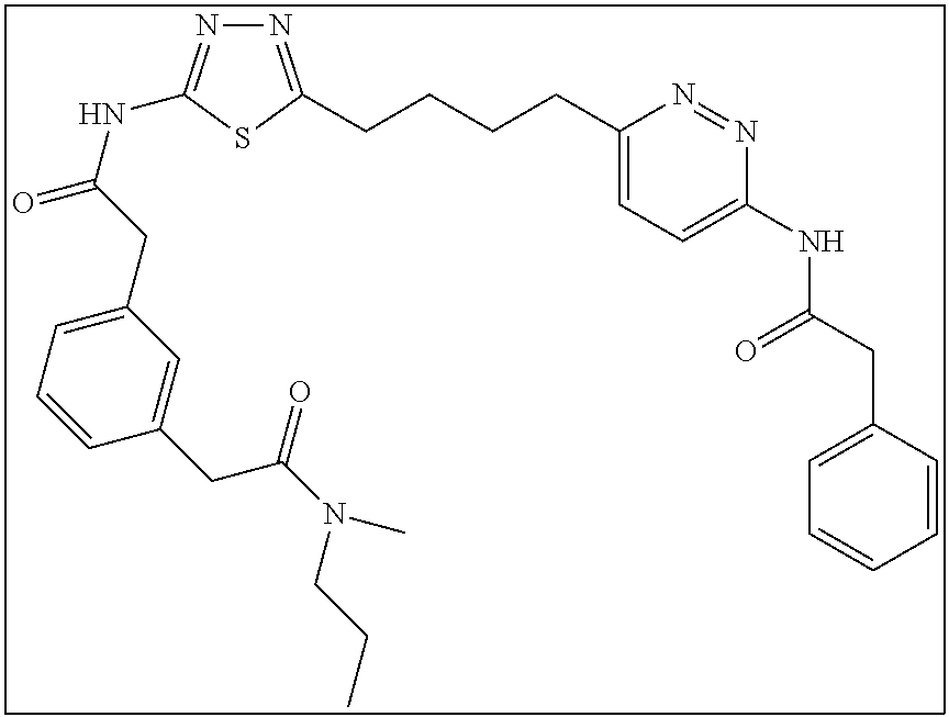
N1=C(CCCCC2=CC=C(NC(CC3=CC=CC=C3)=O)N=N2)SC(NC(=O)CC2=CC=CC(CC(N(CCC)C)=O)=C2)=N1
